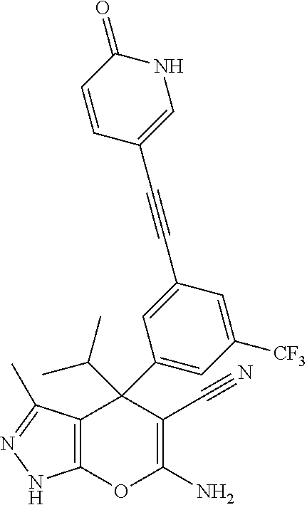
C12=C(C(C)=NN1)C(C1=CC([CF3])=CC(C#CC3=CNC(=O)C=C3)=C1)(C(C)C)C(C#N)=C(N)O2
